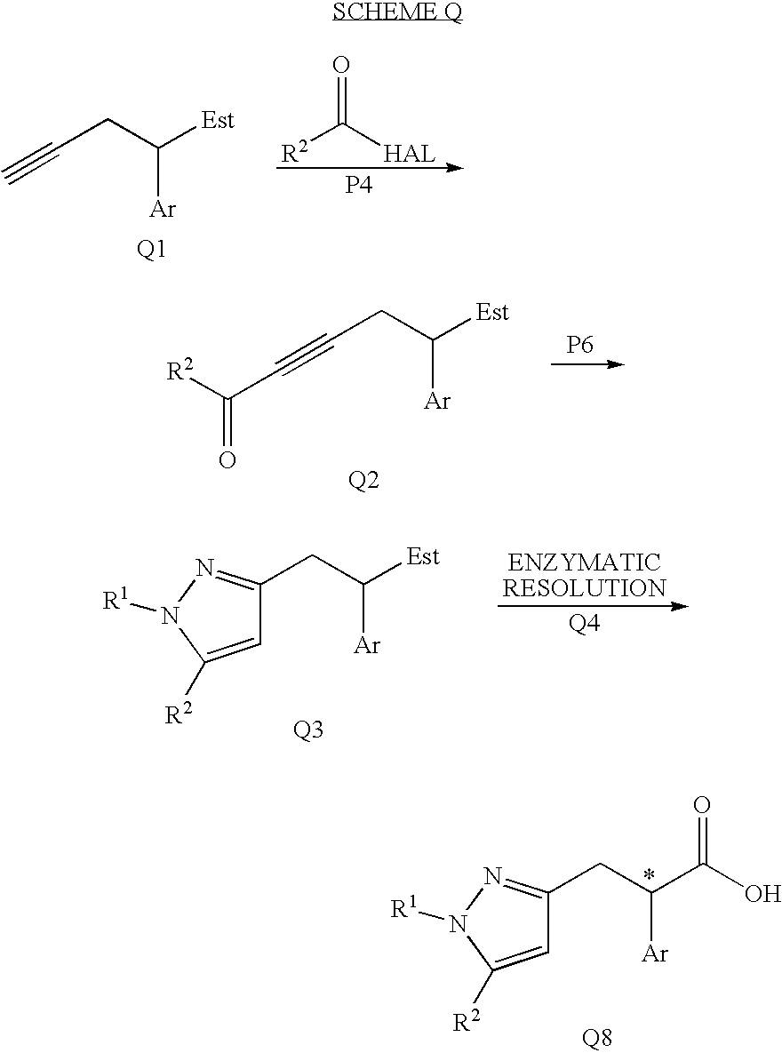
[Q8].C(C(C(O)=O)[Ar])C1=NN([R1])C([R2])=C1.[Q1].C(CC([Est])[Ar])#C.[R2]C([HAL])=O.[P4].[Q2].C(CC([Est])[Ar])#CC([R2])=O.[P6].[Q3].C(C([Est])[Ar])C1=NN([R1])C([R2])=C1
